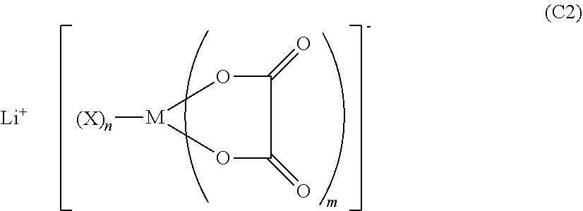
[M]1([(X)n])OC(=O)C(=O)O1.[Li]
